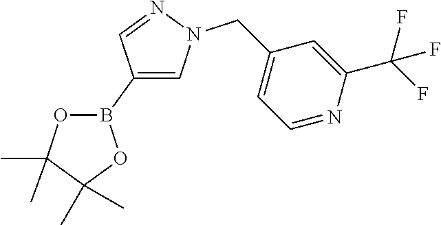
C1(B2OC(C)(C)C(C)(C)O2)=CN(CC2=CC=NC(C(F)(F)F)=C2)N=C1
